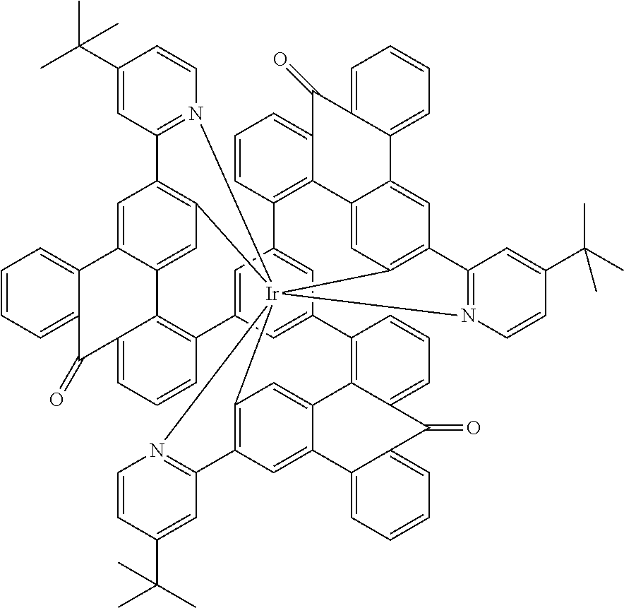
C12=CC3=C4C=C1C1=CC=CC=C1C(=O)C1=CC=CC(=C21)C1=CC2=CC(=C1)C1=C5C(=CC=C1)C(=O)C1=CC=CC=C1C1=CC6=C(C=C51)[Ir]31(C3=C(C=C5C(=C3)C3=C2C=CC=C3C(=O)C2=CC=CC=C52)C2=N1C=CC(C(C)(C)C)=C2)(N1=C4C=C(C(C)(C)C)C=C1)N1=C6C=C(C(C)(C)C)C=C1
